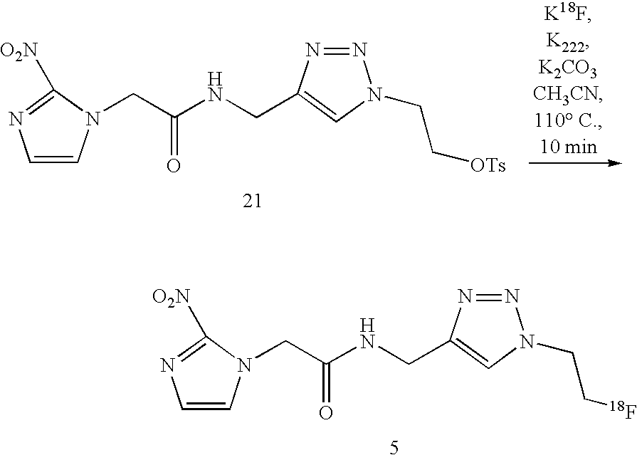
C(C(NCC1=CN(CC[OTs])N=N1)=O)N1C=CN=C1[O2N].C(C(NCC1=CN(CC[18F])N=N1)=O)N1C=CN=C1[O2N]
